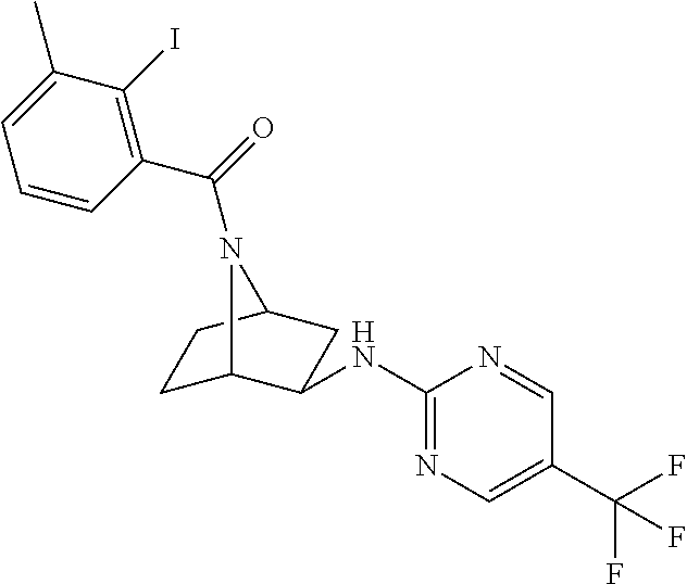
C1C2C(NC3=NC=C(C(F)(F)F)C=N3)CC(C1)N2C(=O)C1=C(I)C(C)=CC=C1
